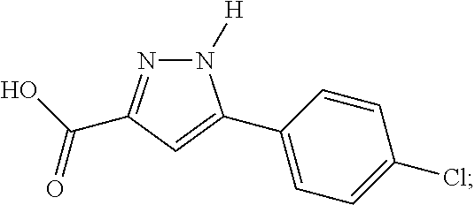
N1([H])N=C(C(O)=O)C=C1C1=CC=C(Cl)C=C1
